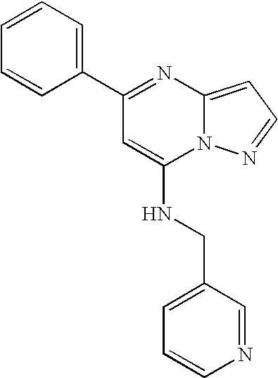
N12C(=CC=N1)N=C(C1=CC=CC=C1)C=C2NCC1=CC=CN=C1
